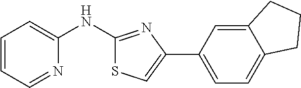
C1=CC=NC(NC2=NC(C3=CC=C4C(=C3)CCC4)=CS2)=C1
